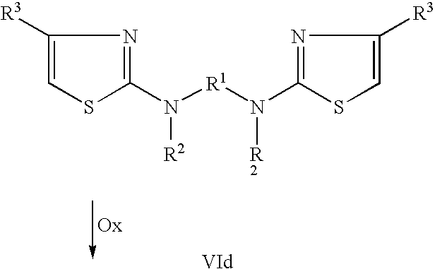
N1=C(N([R1]N(C2=NC([R3])=CS2)[R2])[R2])SC=C1[R3]
